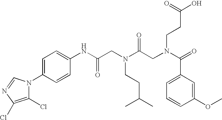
C1=C(N2C(Cl)=C(Cl)N=C2)C=CC(NC(CN(C(CN(C(=O)C2=CC=CC(OC)=C2)CCC(O)=O)=O)CCC(C)C)=O)=C1
